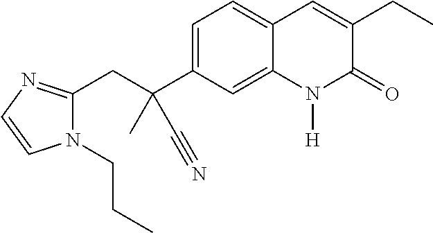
C(C1=NC=CN1CCC)C(C1=CC=C2C(=C1)N([H])C(=O)C(CC)=C2)(C)C#N
